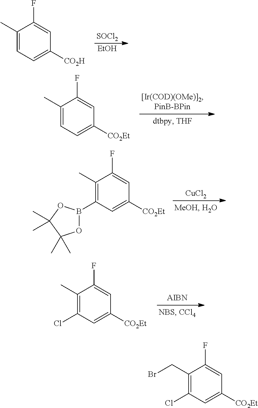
[SOCl2].[EtOH].C1(C)=CC=C([CO2H])C=C1F.C1(C)=CC=C([CO2Et])C=C1F.[CuCl2].C1(C)=C(B2OC(C)(C)C(C)(C)O2)C=C([CO2Et])C=C1F.C1(C)=C(Cl)C=C([CO2Et])C=C1F.C1(CBr)=C(Cl)C=C([CO2Et])C=C1F
